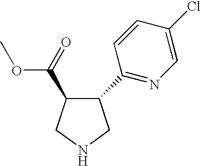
O(C)C(=O)C1C(C2=NC=C(Cl)C=C2)CNC1
